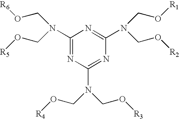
C1(N(CO[R6])CO[R5])=NC(N(CO[R4])CO[R3])=NC(N(CO[R1])CO[R2])=N1
